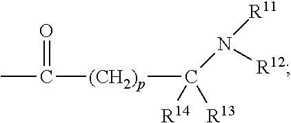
CC([(CH2)p]C([R14])([R13])N([R11])[R12])=O
